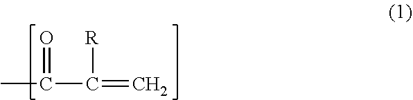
CC(C(=C)[R])=O
